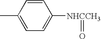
C1=C(C)C=CC([NHCCH3]=O)=C1
